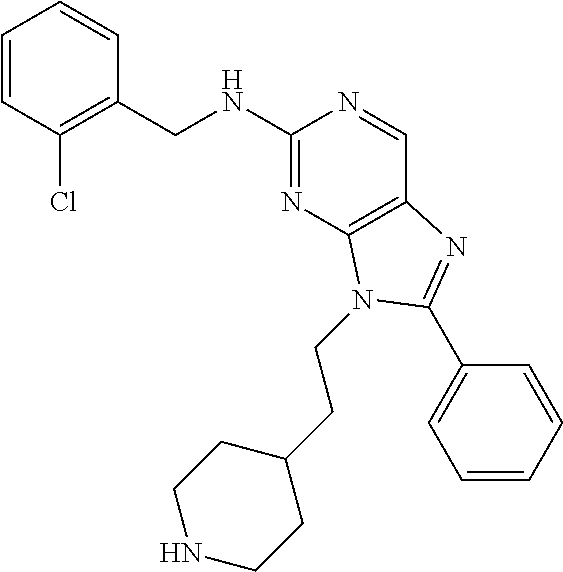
C1=CC(Cl)=C(CNC2=NC3=C(C=N2)N=C(C2=CC=CC=C2)N3CCC2CCNCC2)C=C1
